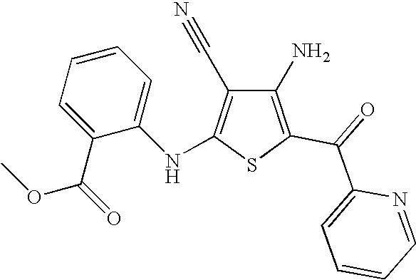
C1(N)=C(C(=O)C2=CC=CC=N2)SC(NC2=CC=CC=C2C(=O)OC)=C1C#N
